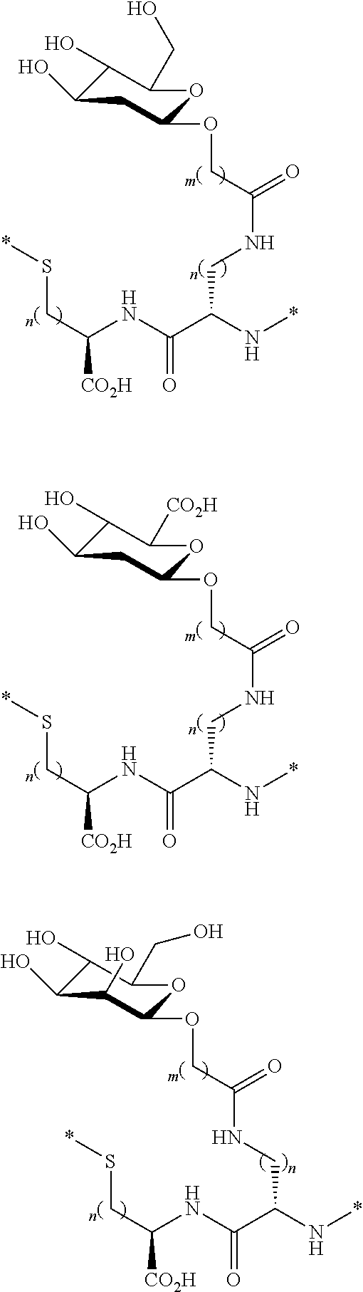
C1(O)C(O)CC(OCC(NCC(C(NC(CS*)[CO2H])=O)N*)=O)OC1CO.C1(O)C(O)CC(OCC(NCC(C(NC(CS*)[CO2H])=O)N*)=O)OC1[CO2H].C1(O)C(O)C(O)C(OCC(NCC(C(NC(CS*)[CO2H])=O)N*)=O)OC1CO
